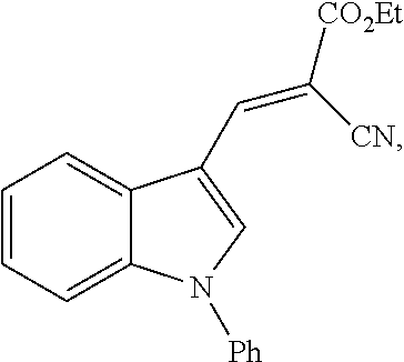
C1=CC=C2C(=C1)C(C=C([CO2Et])[CN])=CN2[Ph]
